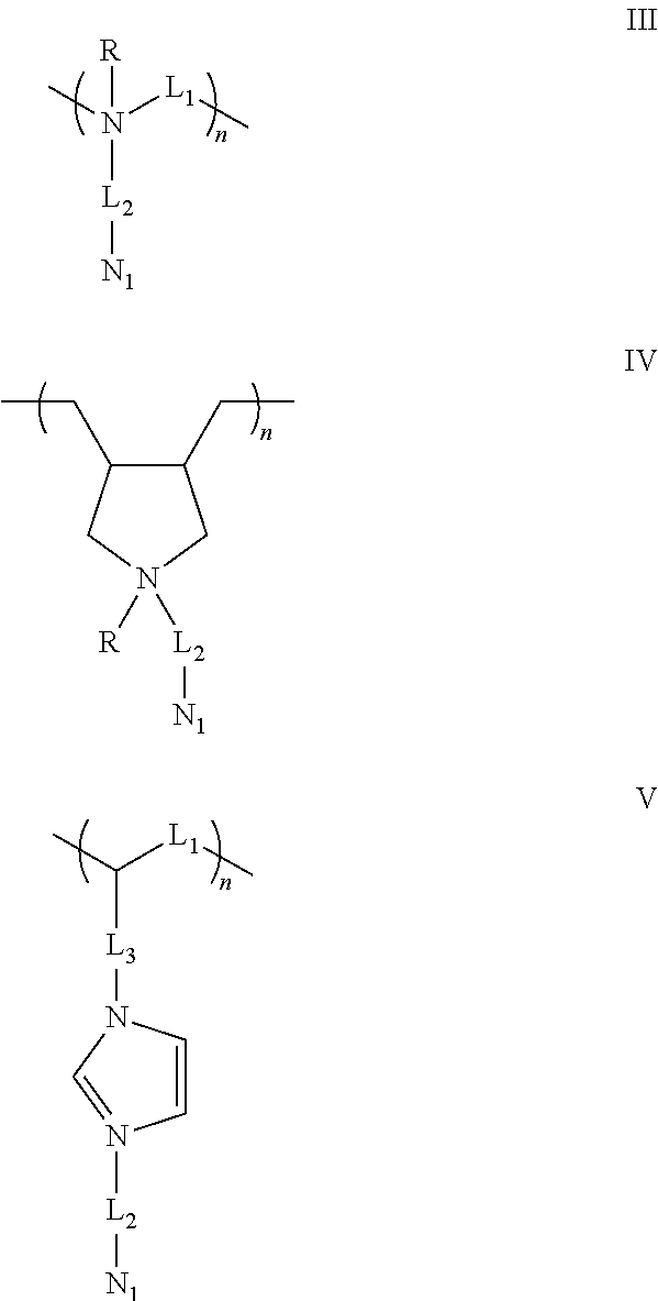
N([L1]C)(C)([R])[L2][N1].C1(CC)C(CC)CN([R])([L2][N1])C1.C([L1]C)(C)[L3]N1C=CN([L2][N1])=C1
